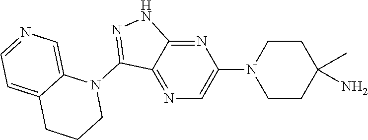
N1(C2=NNC3=NC(N4CCC(N)(C)CC4)=CN=C23)C2=CN=CC=C2CCC1
